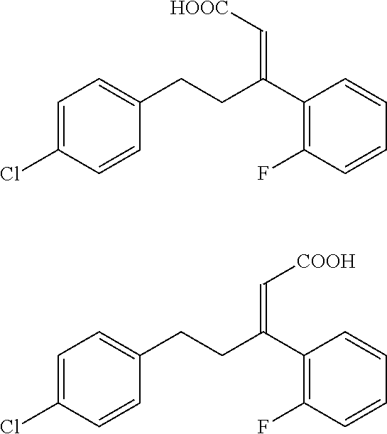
C1=CC(Cl)=CC=C1CCC(C1=C(F)C=CC=C1)=C[HOOC].C1=CC(Cl)=CC=C1CCC(C1=C(F)C=CC=C1)=C[COOH]
